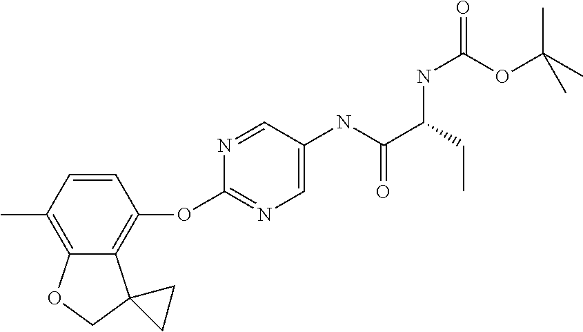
C1=CC(C)=C2C(=C1OC1=NC=C(NC(C(CC)NC(OC(C)(C)C)=O)=O)C=N1)C1(CO2)CC1
